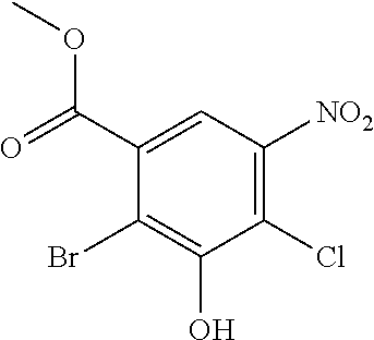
C1(C(=O)OC)=CC([NO2])=C(Cl)C(O)=C1Br
